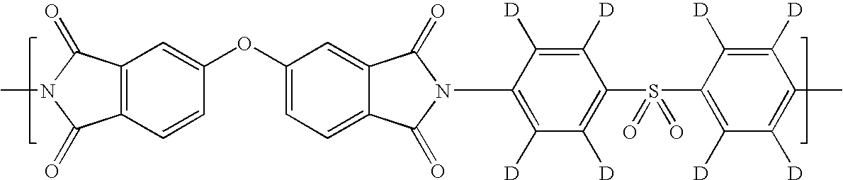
C1(=O)N(C2=C([D])C([D])=C(S(C3=C([D])C([D])=C(C)C([D])=C3[D])(=O)=O)C([D])=C2[D])C(=O)C2=CC(OC3=CC4=C(C(=O)N(C)C4=O)C=C3)=CC=C12
